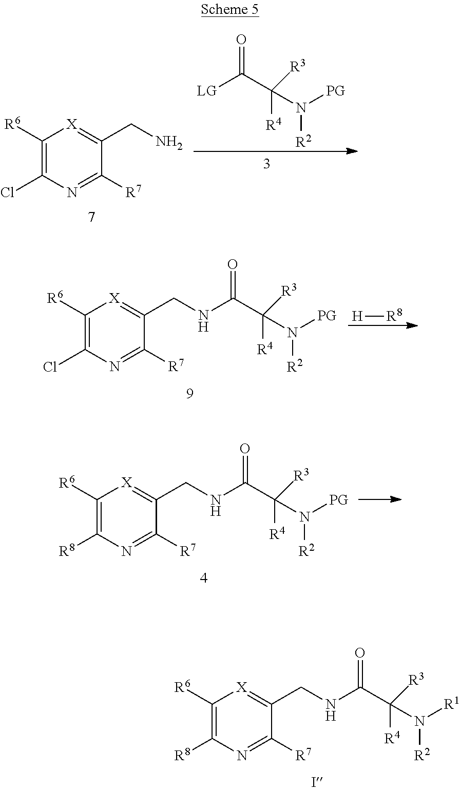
C1([R6])=C([R8])N=C([R7])C(CNC(C(N([R1])[R2])([R4])[R3])=O)=[X]1.C1([R6])=C(Cl)N=C([R7])C(CNC(C(N([PG])[R2])([R4])[R3])=O)=[X]1.[H][R8].C1([R6])=C([R8])N=C([R7])C(CNC(C(N([PG])[R2])([R4])[R3])=O)=[X]1.[LG]C(C(N([R2])[PG])([R4])[R3])=O.C1([R6])=C(Cl)N=C([R7])C(CN)=[X]1
